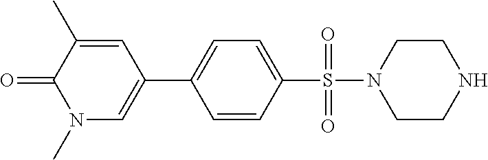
C1(C)=CC(C2=CC=C(S(N3CCNCC3)(=O)=O)C=C2)=CN(C)C1=O
